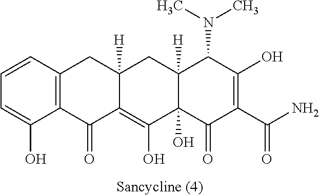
C12=C(C=CC=C1O)CC1([H])C(=C(O)C3(O)C([H])(C1)C(N(C)C)C(O)=C(C(=O)N)C3=O)C2=O
